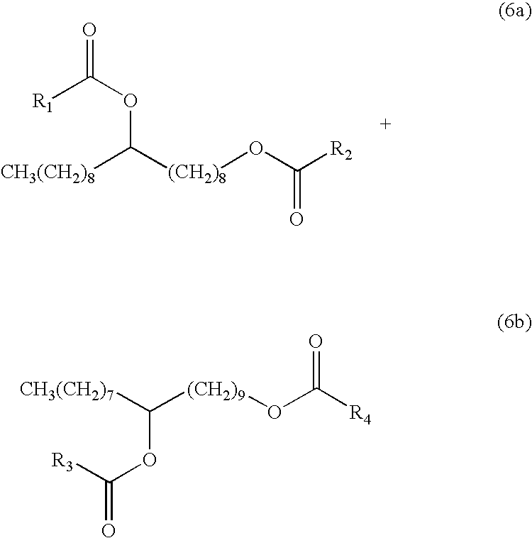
[R3]C(OC([CH3(CH2)7])[(CH2)9]OC([R4])=O)=O.[R1]C(OC([(CH2)8]OC([R2])=O)[CH3(CH2)8])=O
